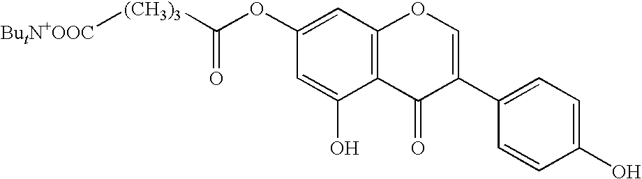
C12=C(C=C(OC([(CH3)3][ButN+OOC])=O)C=C1O)OC=C(C1=CC=C(O)C=C1)C2=O
